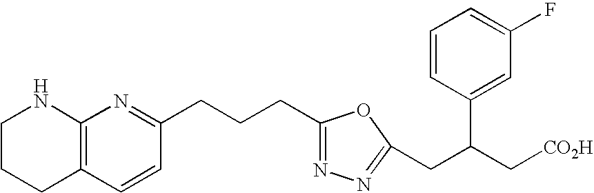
C1CCC2=C(N1)N=C(CCCC1=NN=C(CC(C3=CC(F)=CC=C3)C[CO2H])O1)C=C2
